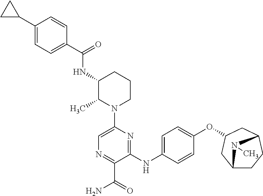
C1(C(=O)NC2C(C)N(C3=CN=C(C(=O)N)C(NC4=CC=C(OC5CC6CCC(C5)N6C)C=C4)=N3)CCC2)=CC=C(C2CC2)C=C1
